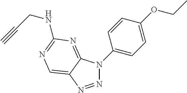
N1=NC2=CN=C(NCC#C)N=C2N1C1=CC=C(OCC)C=C1
